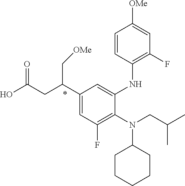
N(C1CCCCC1)(CC(C)C)C1=C(F)C=C(C(CC(O)=O)C[OMe])C=C1NC1=C(F)C=C([OMe])C=C1
